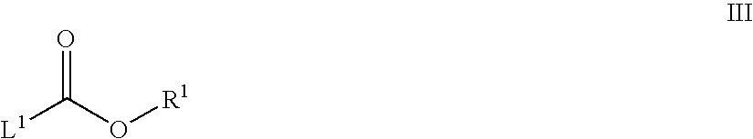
[L1]C(O[R1])=O
